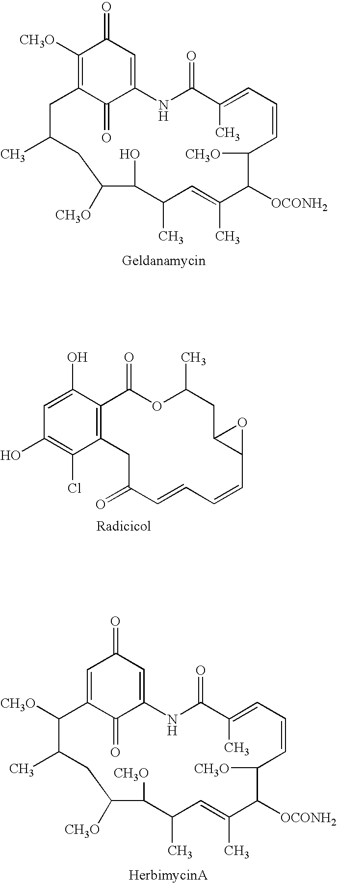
C1([CH3O])=C2C(=O)C(=CC1=O)NC(=O)C(C)=CC=CC([CH3O])C([OCONH2])C(C)=CC(C)C(O)C([CH3O])CC(C)C2.C1=C(O)C2=C(C(Cl)=C1O)CC(=O)C=CC=CC1C(CC(C)OC2=O)O1.C1=C2C(=O)C(=CC1=O)NC(=O)C(C)=CC=CC([CH3O])C([OCONH2])C(C)=CC(C)C([CH3O])C([CH3O])CC(C)C2[CH3O]
